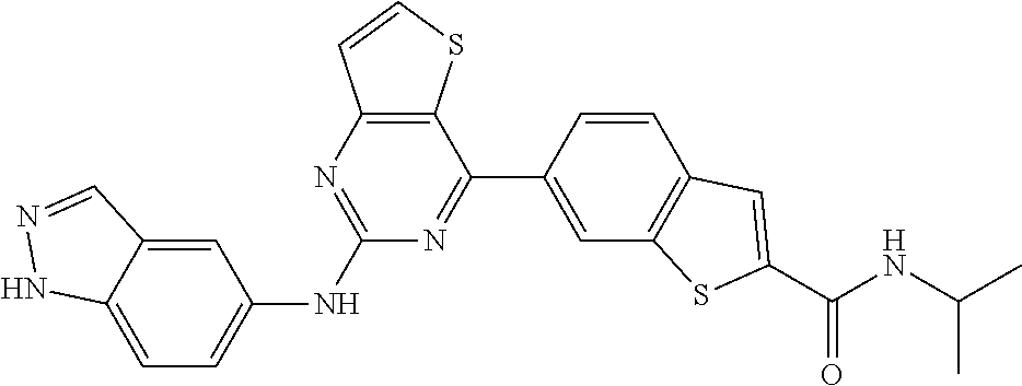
C1=CC(C2=NC(NC3=CC=C4C(=C3)C=NN4)=NC3=C2SC=C3)=CC2=C1C=C(C(NC(C)C)=O)S2
